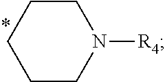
C1CCCCN1[R4]
